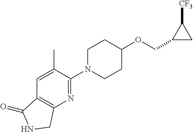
C1N(C2=NC3=C(C=C2C)C(=O)NC3)CCC(OCC2CC2[CF3])C1
